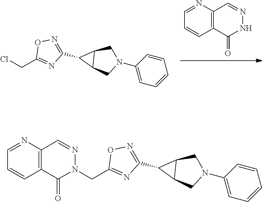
N1N=CC2=C(C1=O)C=CC=N2.C1(CCl)=NC(C2C3CN(C4=CC=CC=C4)CC32)=NO1.C1(CN2N=CC3=C(C2=O)C=CC=N3)=NC(C2C3CN(C4=CC=CC=C4)CC32)=NO1
